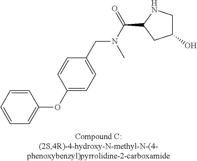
C1=CC=CC=C1OC1=CC=C(CN(C(=O)C2CC(O)CN2)C)C=C1
